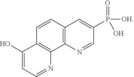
C1=CC2=C(C3=C1C=C(P([OH])(=O)O)C=N3)N=CC=C2O
